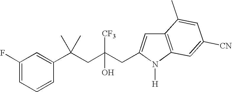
C1(F)=CC=CC(C(CC(CC2=CC3=C(C=C([CN])C=C3C)N2[H])([CF3])O)(C)C)=C1
